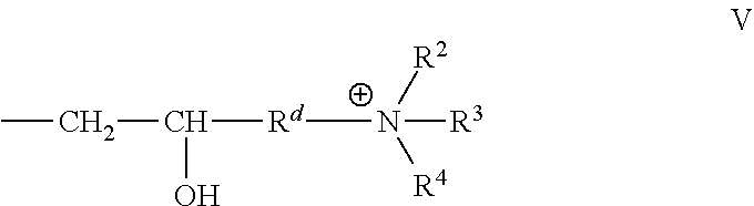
C(O)(CC)[Rd][N+]([R3])([R2])[R4]
